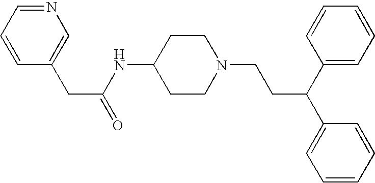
C1(CC(NC2CCN(CCC(C3=CC=CC=C3)C3=CC=CC=C3)CC2)=O)=CN=CC=C1
